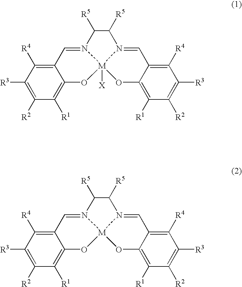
C1([R2])=C([R3])C([R4])=C2C(=C1[R1])O[M]13([X])N(=C2)C([R5])C([R5])N1=CC1=C([R4])C([R3])=C([R2])C([R1])=C1O3.C1([R2])=C([R3])C([R4])=C2C(=C1[R1])O[M]13N(=C2)C([R5])C([R5])N1=CC1=C([R4])C([R3])=C([R2])C([R1])=C1O3
